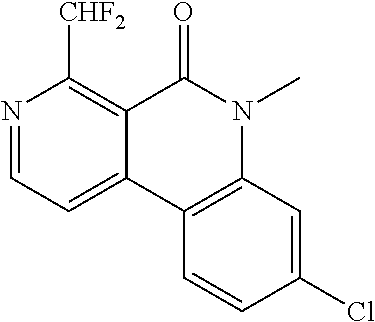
N1=CC=C2C(=C1[CHF2])C(=O)N(C)C1=C2C=CC(Cl)=C1
